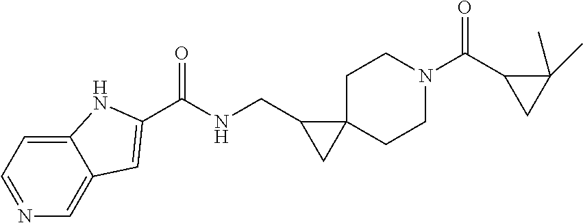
O=C(C1CC1(C)C)N1CCC2(CC1)C(CNC(=O)C1=CC3=CN=CC=C3N1)C2
